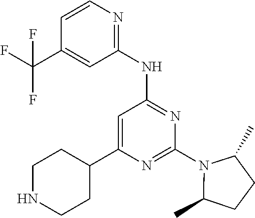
N1=C(N2C(C)CCC2C)N=C(NC2=NC=CC(C(F)(F)F)=C2)C=C1C1CCNCC1
